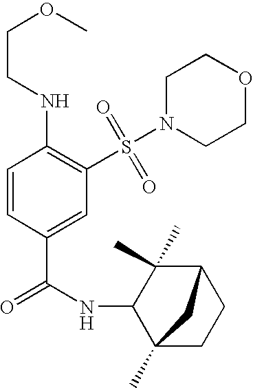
C1=CC(C(=O)NC2C3(C)CCC(C2(C)C)C3)=CC(S(N2CCOCC2)(=O)=O)=C1NCCOC
